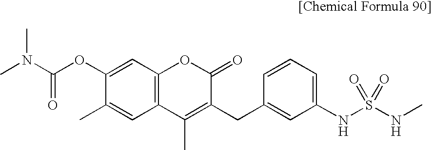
C1(OC(N(C)C)=O)=CC2=C(C=C1C)C(C)=C(CC1=CC(NS(NC)(=O)=O)=CC=C1)C(=O)O2
